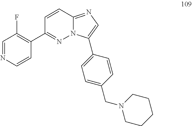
C1(C2=NN3C(=NC=C3C3=CC=C(CN4CCCCC4)C=C3)C=C2)=C(F)C=NC=C1
